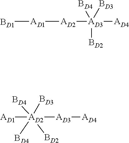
[AD1][AD2]([AD3][AD4])([BD3])([BD4])([BD2])[BD4].[AD1]([AD2][AD3]([AD4])([BD2])([BD4])[BD3])[BD1]
